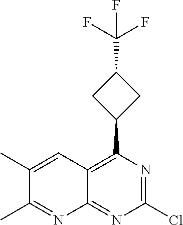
ClC1=NC(C2CC(C(F)(F)F)C2)=C2C(=N1)N=C(C)C(C)=C2
